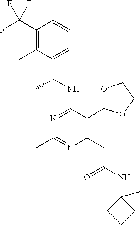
N1=C(NC(C)C2=CC=CC(C(F)(F)F)=C2C)C(C2OCCO2)=C(CC(=O)NC2(C)CCC2)N=C1C
